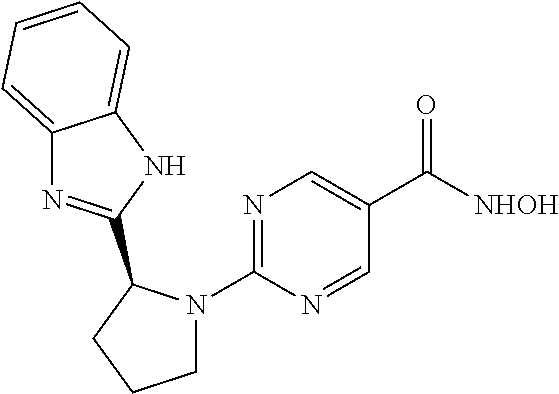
C12=CC=CC=C1NC(C1N(C3=NC=C(C([NHOH])=O)C=N3)CCC1)=N2
